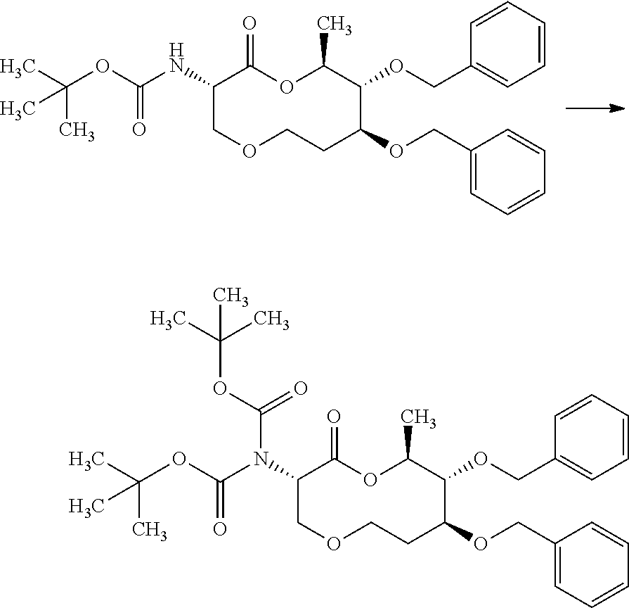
C1=CC=CC(COC2C(C)OC(=O)C(NC(=O)OC(C)(C)C)COCCC2OCC2=CC=CC=C2)=C1.C1=CC=CC(COC2C(C)OC(=O)C(N(C(OC(C)(C)C)=O)C(=O)OC(C)(C)C)COCCC2OCC2=CC=CC=C2)=C1
